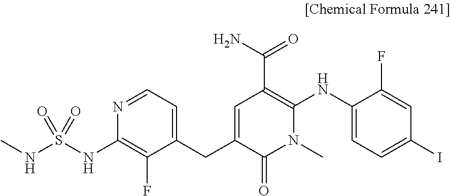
C1=C(CC2=CC=NC(NS(NC)(=O)=O)=C2F)C(=O)N(C)C(NC2=CC=C(I)C=C2F)=C1C(=O)N
